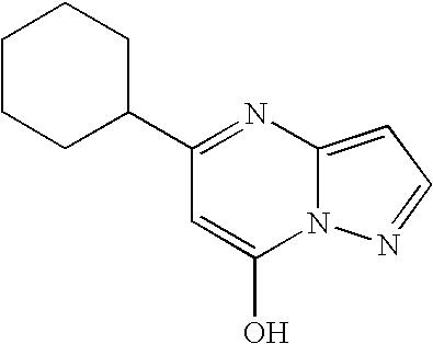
C1CCC(C2=NC3=CC=NN3C(O)=C2)CC1
